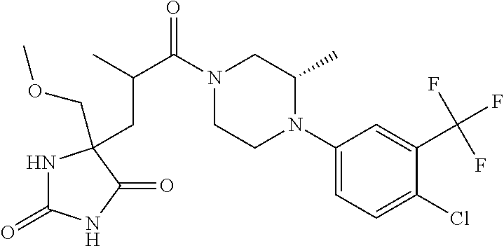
N1C(=O)NC(=O)C1(COC)CC(C(N1CCN(C2=CC=C(Cl)C(C(F)(F)F)=C2)C(C)C1)=O)C
